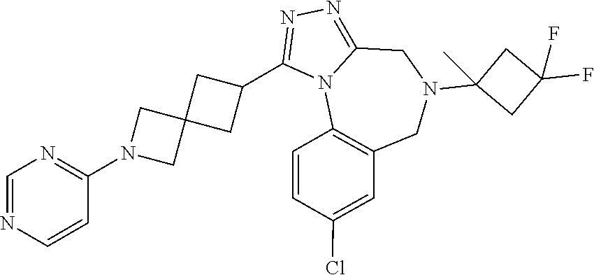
C1=NC=CC(N2CC3(C2)CC(C2=NN=C4N2C2=C(CN(C5(C)CC(F)(F)C5)C4)C=C(Cl)C=C2)C3)=N1
